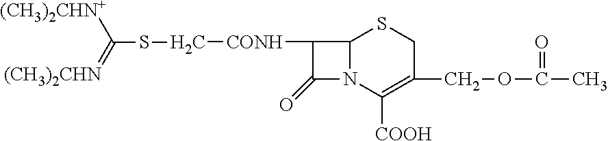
C12N(C([COOH])=C(COC(C)=O)CS1)C(=O)C2[CONH]CSC([(CH3)2CHN+])=[(CH3)2CHN]
